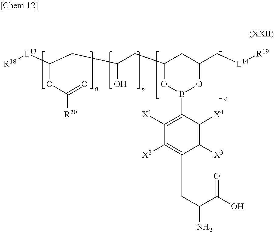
C1([X3])=C([X4])C(B2OC(C[L14][R19])CC(CC(CC(OC([R20])=O)[L13][R18])O)O2)=C([X1])C([X2])=C1CC(N)C(O)=O
